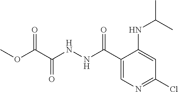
C1(C(NNC(C(OC)=O)=O)=O)=CN=C(Cl)C=C1NC(C)C
